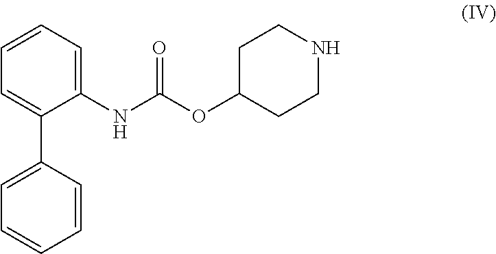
C1(NC(OC2CCNCC2)=O)=CC=CC=C1C1=CC=CC=C1
